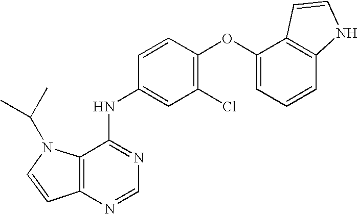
C12=C(N=CN=C1NC1=CC(Cl)=C(OC3=CC=CC4=C3C=CN4)C=C1)C=CN2C(C)C
